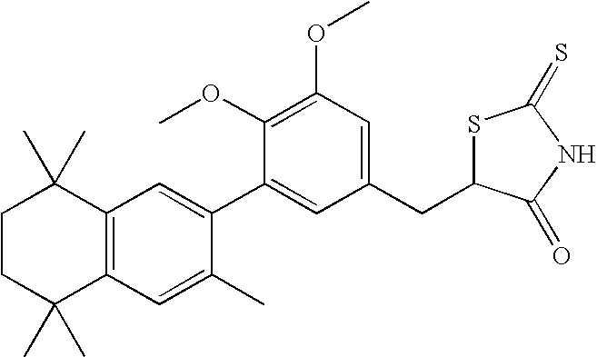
C1CC(C)(C)C2=C(C1(C)C)C=C(C1=CC(CC3SC(=S)NC3=O)=CC(OC)=C1OC)C(C)=C2
